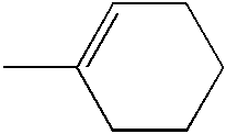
C1CCCC=C1C
